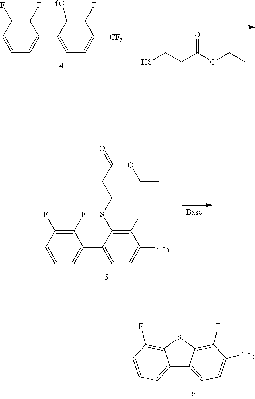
SCCC(OCC)=O.C1(F)=C([TfO])C(C2=CC=CC(F)=C2F)=CC=C1[CF3].[Base].C1(F)=C(SCCC(=O)OCC)C(C2=CC=CC(F)=C2F)=CC=C1[CF3].C12=CC=CC(F)=C1SC1=C(F)C([CF3])=CC=C21
